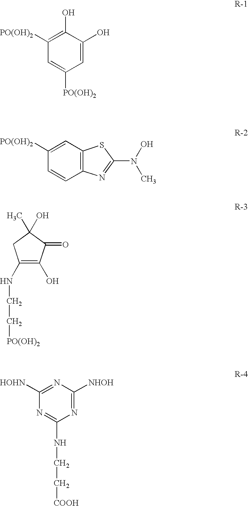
C1([PO(OH)2])=C(O)C(O)=CC([PO(OH)2])=C1.C12=C(C=C([PO(OH)2])C=C1)SC(N(O)C)=N2.C1(NCC[PO(OH)2])=C(O)C(=O)C(C)(O)C1.N1=C([NHOH])N=C([HOHN])N=C1NCC[COOH]
